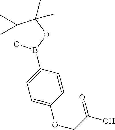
O1C(C)(C)C(C)(C)OB1C1=CC=C(OCC(=O)O)C=C1
